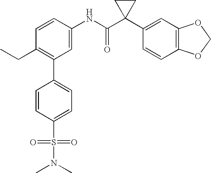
C1=CC(NC(C2(C3=CC4=C(C=C3)OCO4)CC2)=O)=CC(C2=CC=C(S(=O)(=O)N(C)C)C=C2)=C1CC
